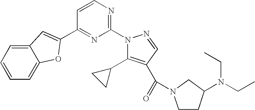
C1=CN=C(N2C(C3CC3)=C(C(=O)N3CCC(N(CC)CC)C3)C=N2)N=C1C1=CC2=CC=CC=C2O1
